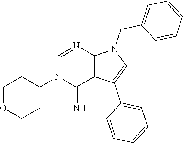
C1=C(C2=CC=CC=C2)C2=C(N1CC1=CC=CC=C1)N=CN(C1CCOCC1)C2=N
